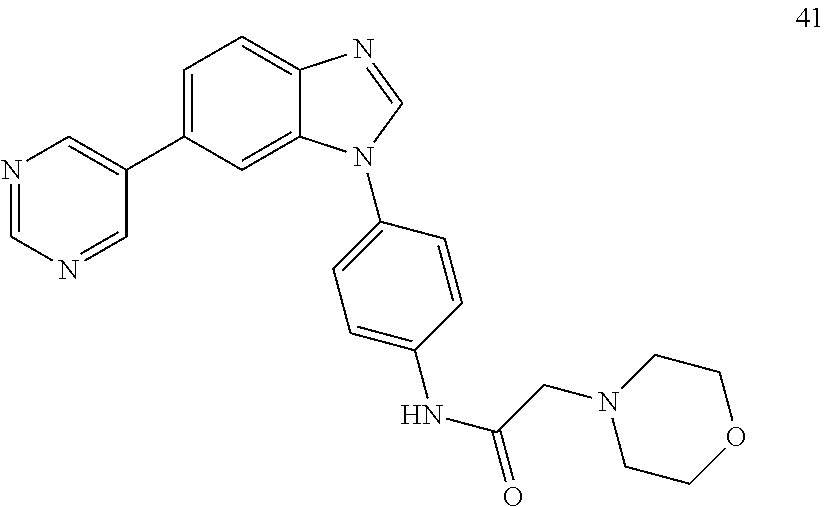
C1=C(C2=CN=CN=C2)C=C2C(=C1)N=CN2C1=CC=C(NC(=O)CN2CCOCC2)C=C1
